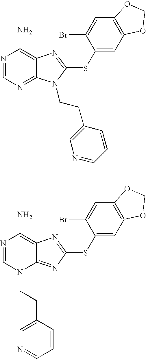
N1=CN=C2C(=C1N)N=C(SC1=CC3=C(C=C1Br)OCO3)N2CCC1=CN=CC=C1.N1=CN(CCC2=CN=CC=C2)C2=NC(SC3=CC4=C(C=C3Br)OCO4)=NC2=C1N
